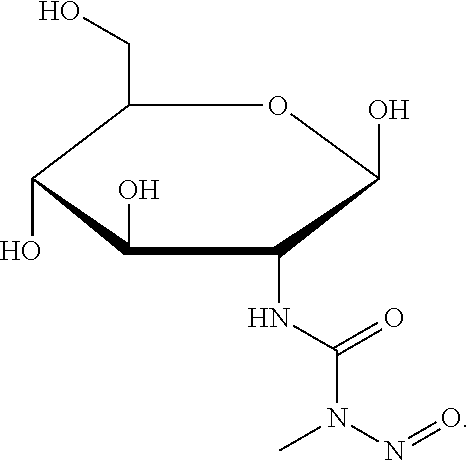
C1(CO)C(O)C(O)C(NC(N(N=O)C)=O)C(O)O1
